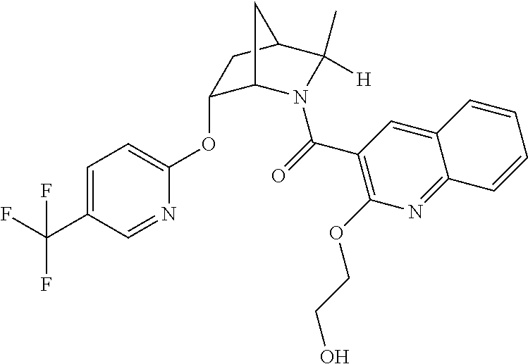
C1=C(C(F)(F)F)C=NC(OC2C3N(C(=O)C4=C(OCCO)N=C5C(=C4)C=CC=C5)C(C)([H])C(C2)C3)=C1
